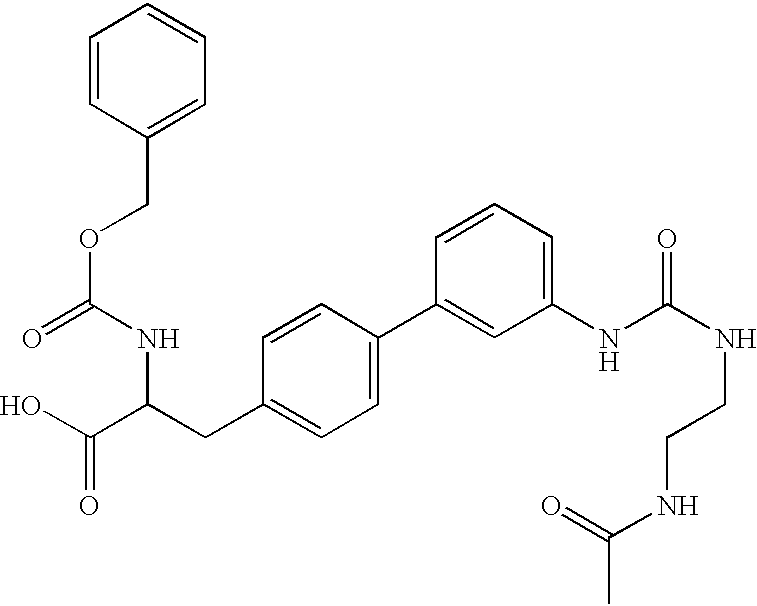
OC(C(CC1=CC=C(C2=CC(NC(NCCNC(C)=O)=O)=CC=C2)C=C1)NC(OCC1=CC=CC=C1)=O)=O
